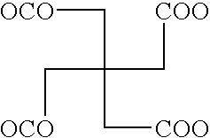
[OCO]CC(C[COO])(C[OCO])C[COO]
